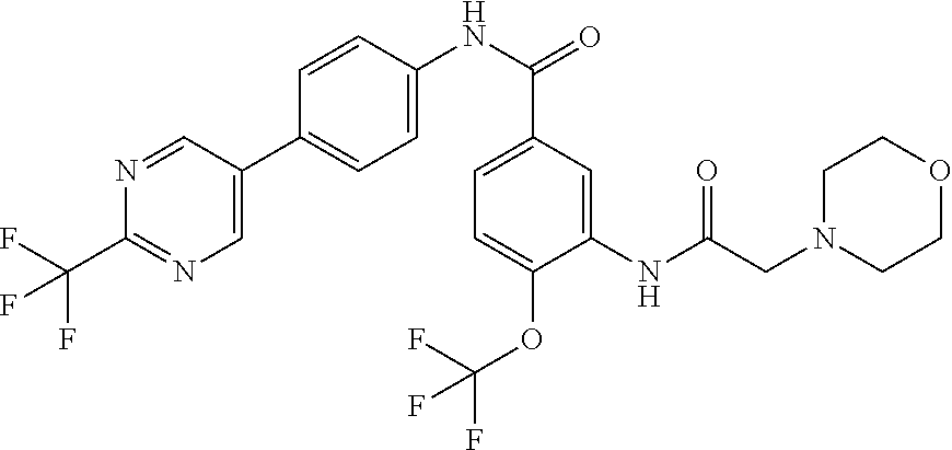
C1(NC(CN2CCOCC2)=O)=CC(C(NC2=CC=C(C3=CN=C(C(F)(F)F)N=C3)C=C2)=O)=CC=C1OC(F)(F)F
